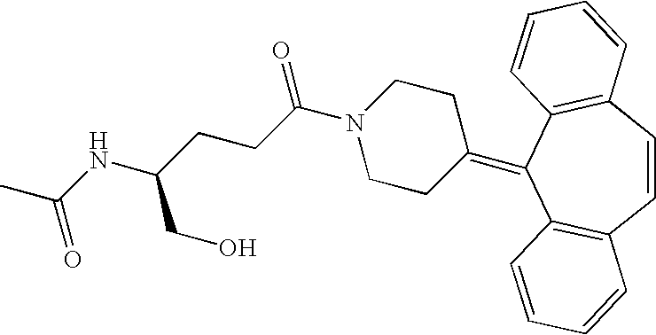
C1=CC2=C(C(=C3CCN(C(CCC(NC(C)=O)CO)=O)CC3)C3=C1C=CC=C3)C=CC=C2
